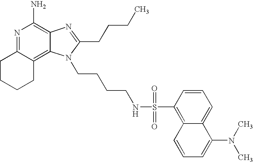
N1=C2C(=C3C(=C1N)N=C(CCCC)N3CCCCNS(=O)(=O)C1=C3C(=CC=C1)C(N(C)C)=CC=C3)CCCC2
